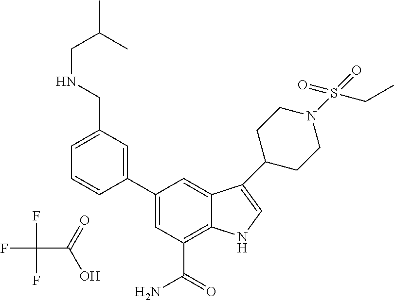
FC(C(=O)O)(F)F.C1=C(CNCC(C)C)C=C(C2=CC(C(=O)N)=C3C(=C2)C(C2CCN(S(=O)(=O)CC)CC2)=CN3)C=C1
